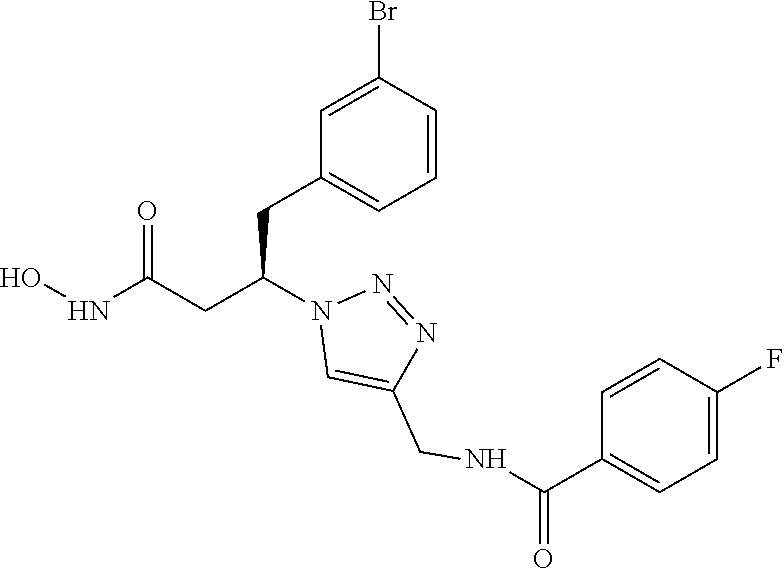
C1(CC(CC(NO)=O)N2C=C(CNC(C3=CC=C(F)C=C3)=O)N=N2)=CC=CC(Br)=C1
